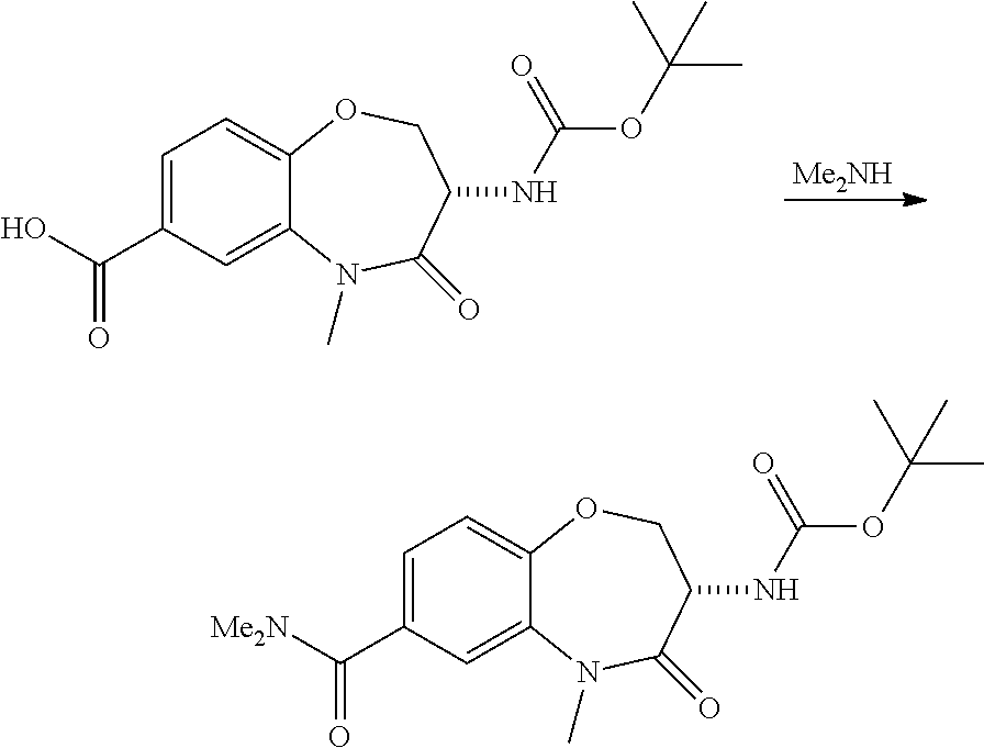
[Me2NH].C1=C(C(O)=O)C=C2C(=C1)OCC(NC(=O)OC(C)(C)C)C(=O)N2C.C1=C(C([Me2N])=O)C=C2C(=C1)OCC(NC(=O)OC(C)(C)C)C(=O)N2C
